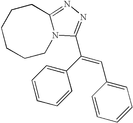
C1=CC=C(C(=CC2=CC=CC=C2)C2=NN=C3N2CCCCCC3)C=C1
